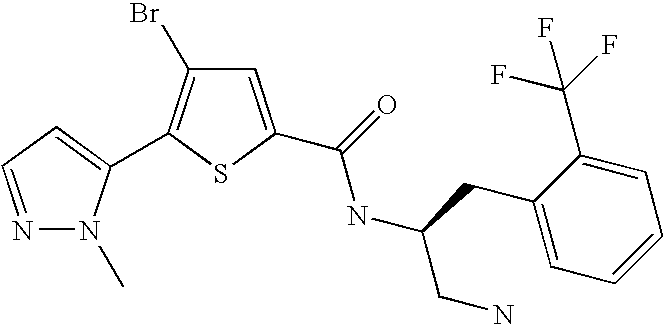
C1=C(C(=O)NC(CN)CC2=CC=CC=C2C(F)(F)F)SC(C2=CC=NN2C)=C1Br
